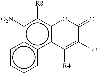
c1cccc2c1c([O2N])c([R8])c1c2C([R4])=C([R3])C(=O)O1
